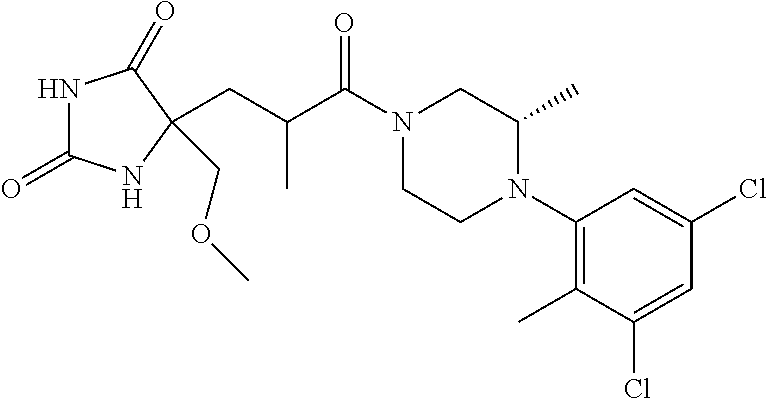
N1C(=O)NC(COC)(CC(C(N2CCN(C3=C(C)C(Cl)=CC(Cl)=C3)C(C)C2)=O)C)C1=O
